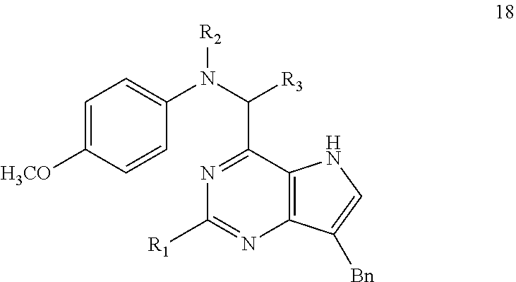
N1=C(C(N(C2=CC=C([H3CO])C=C2)[R2])[R3])C2=C(N=C1[R1])C([Bn])=CN2
